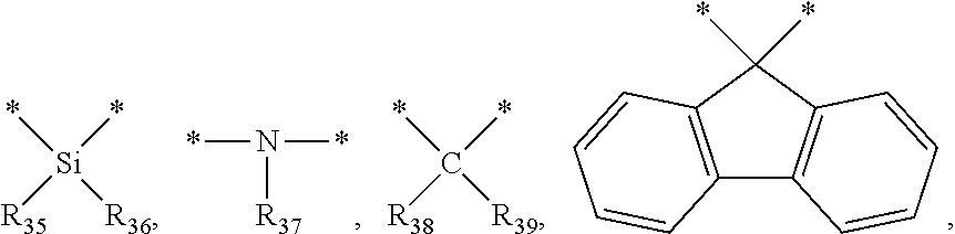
*N(*)[R37].C12=C(C(*)(*)C3=C1C=CC=C3)C=CC=C2.*C([R39])(*)[R38].*[Si]([R36])(*)[R35]
